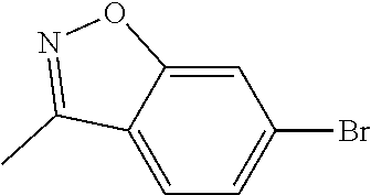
C1=C2C(=CC(Br)=C1)ON=C2C
